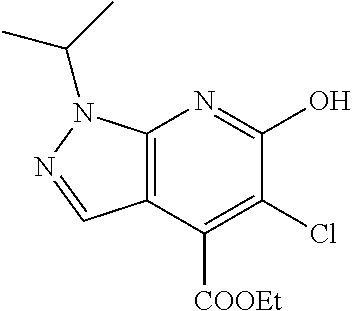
C12=C(C([COOEt])=C(Cl)C(O)=N1)C=NN2C(C)C
